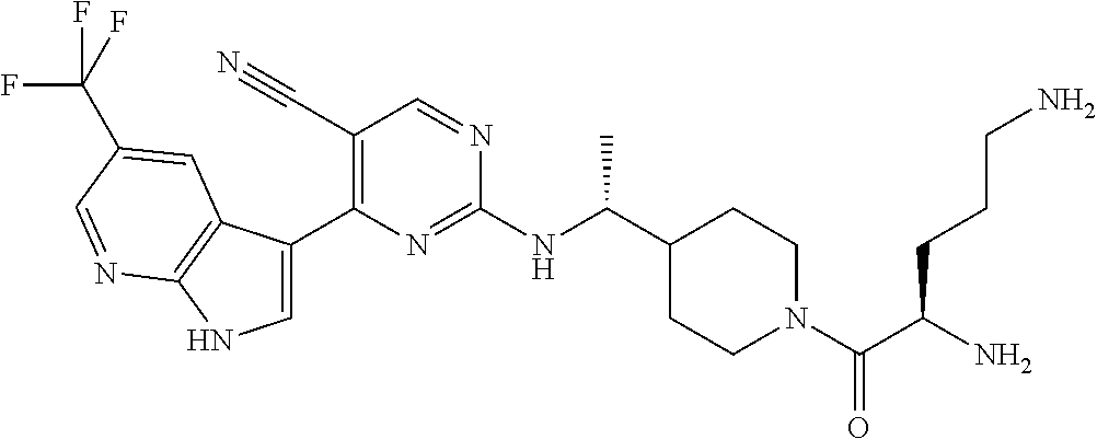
C1(C#N)=C(C2=CNC3=C2C=C(C(F)(F)F)C=N3)N=C(NC(C2CCN(C(C(N)CCCN)=O)CC2)C)N=C1
